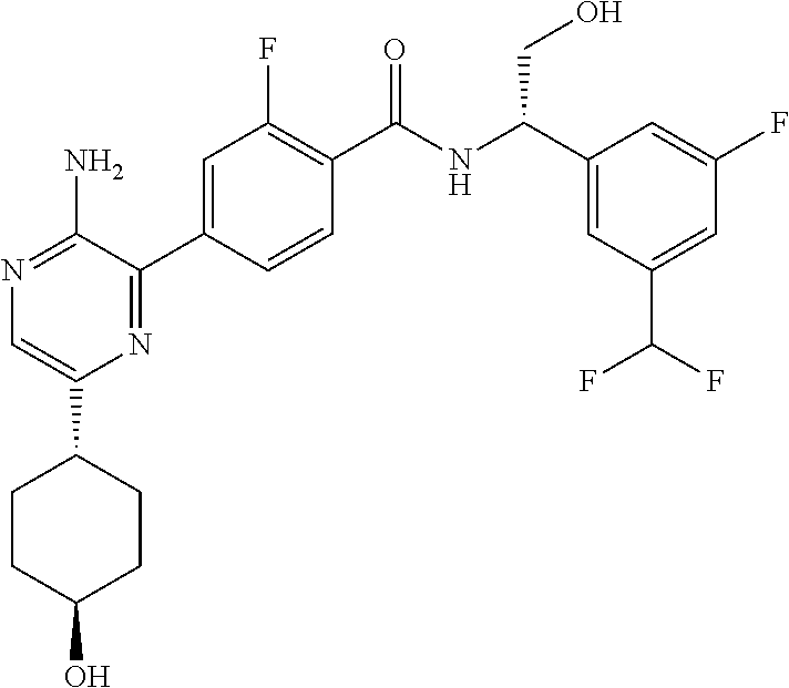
N1=C(N)C(C2=CC(F)=C(C(NC(C3=CC(C(F)F)=CC(F)=C3)CO)=O)C=C2)=NC(C2CCC(O)CC2)=C1
